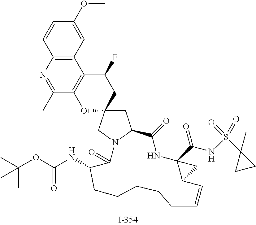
C1=CC2=C(C=C1OC)C1=C(C(C)=N2)OC2(CC1F)CC1N(C2)C(=O)C(NC(=O)OC(C)(C)C)CCCCCC=CC2C(C(NS(C3(C)CC3)(=O)=O)=O)(NC1=O)C2
